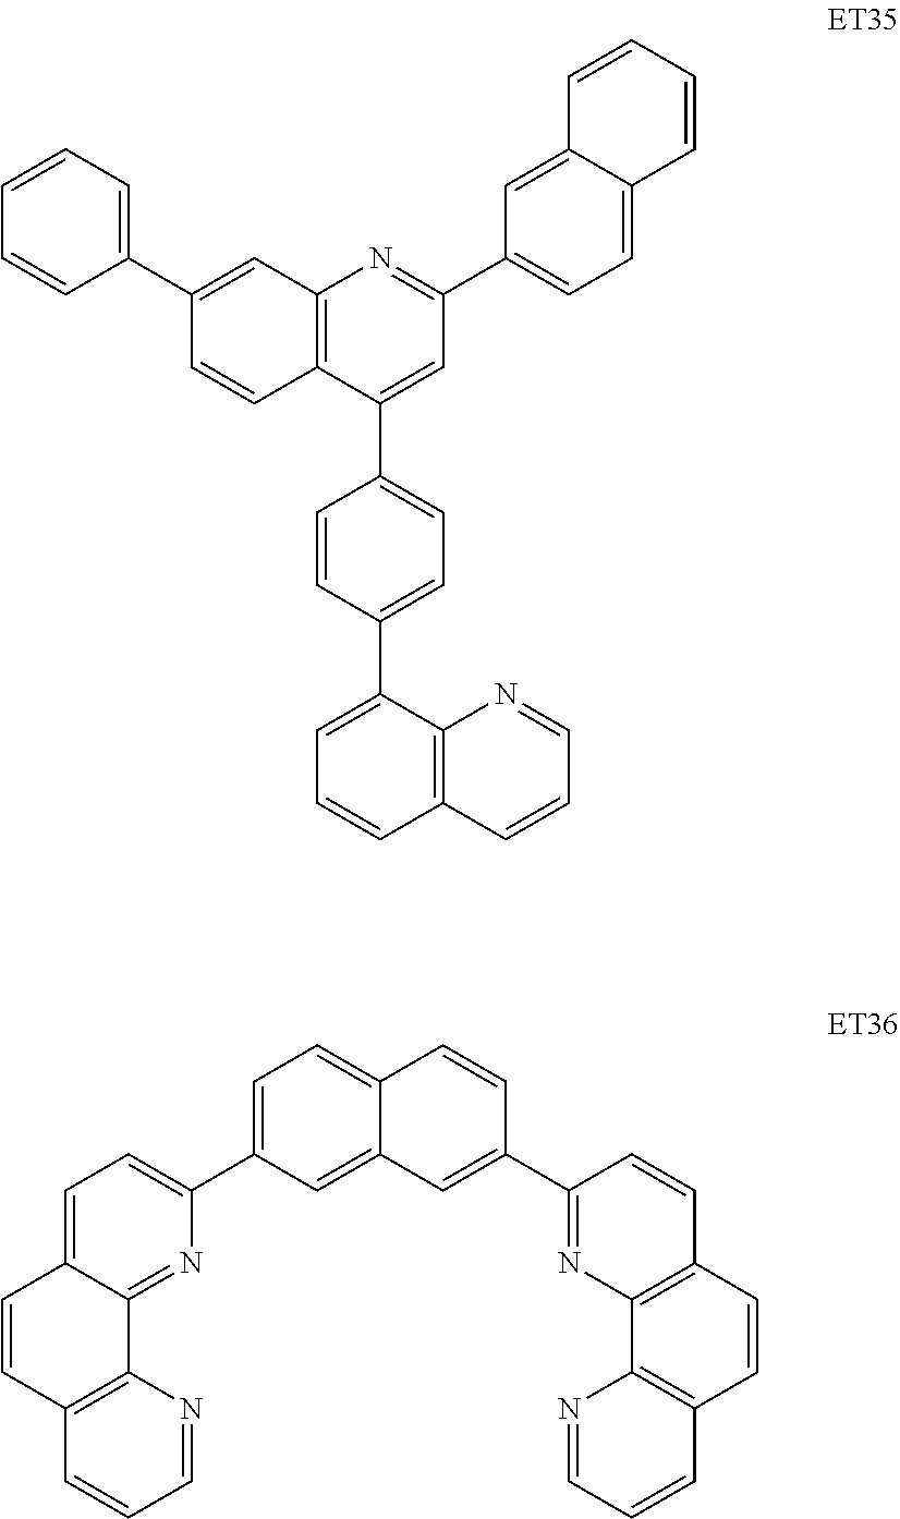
C1=CC(C2=CC=CC3=C2N=CC=C3)=CC=C1C1=CC(C2=CC=C3C(=C2)C=CC=C3)=NC2=C1C=CC(C1=CC=CC=C1)=C2.C1=C(C2=CC=C3C(=N2)C2=C(C=C3)C=CC=N2)C=C2C(=C1)C=CC(C1=NC3=C(C=C1)C=CC1=C3N=CC=C1)=C2
